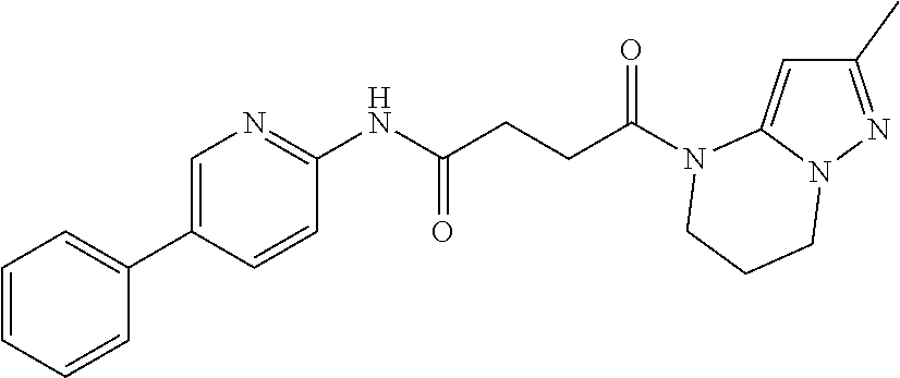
C1(C)=NN2C(=C1)N(C(CCC(NC1=NC=C(C3=CC=CC=C3)C=C1)=O)=O)CCC2
